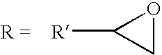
[R]C1CO1
